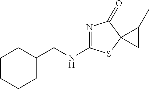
C1CCCC(CNC2=NC(=O)C3(S2)CC3C)C1
